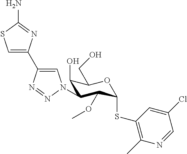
C1=C(C2=CN(C3C(O)C(CO)OC(SC4=C(C)N=CC(Cl)=C4)C3OC)N=N2)N=C(N)S1
